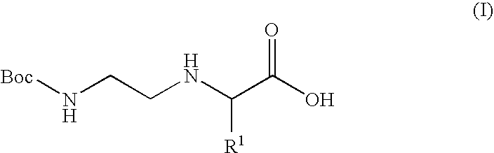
N(CCNC(C(O)=O)[R1])[Boc]
